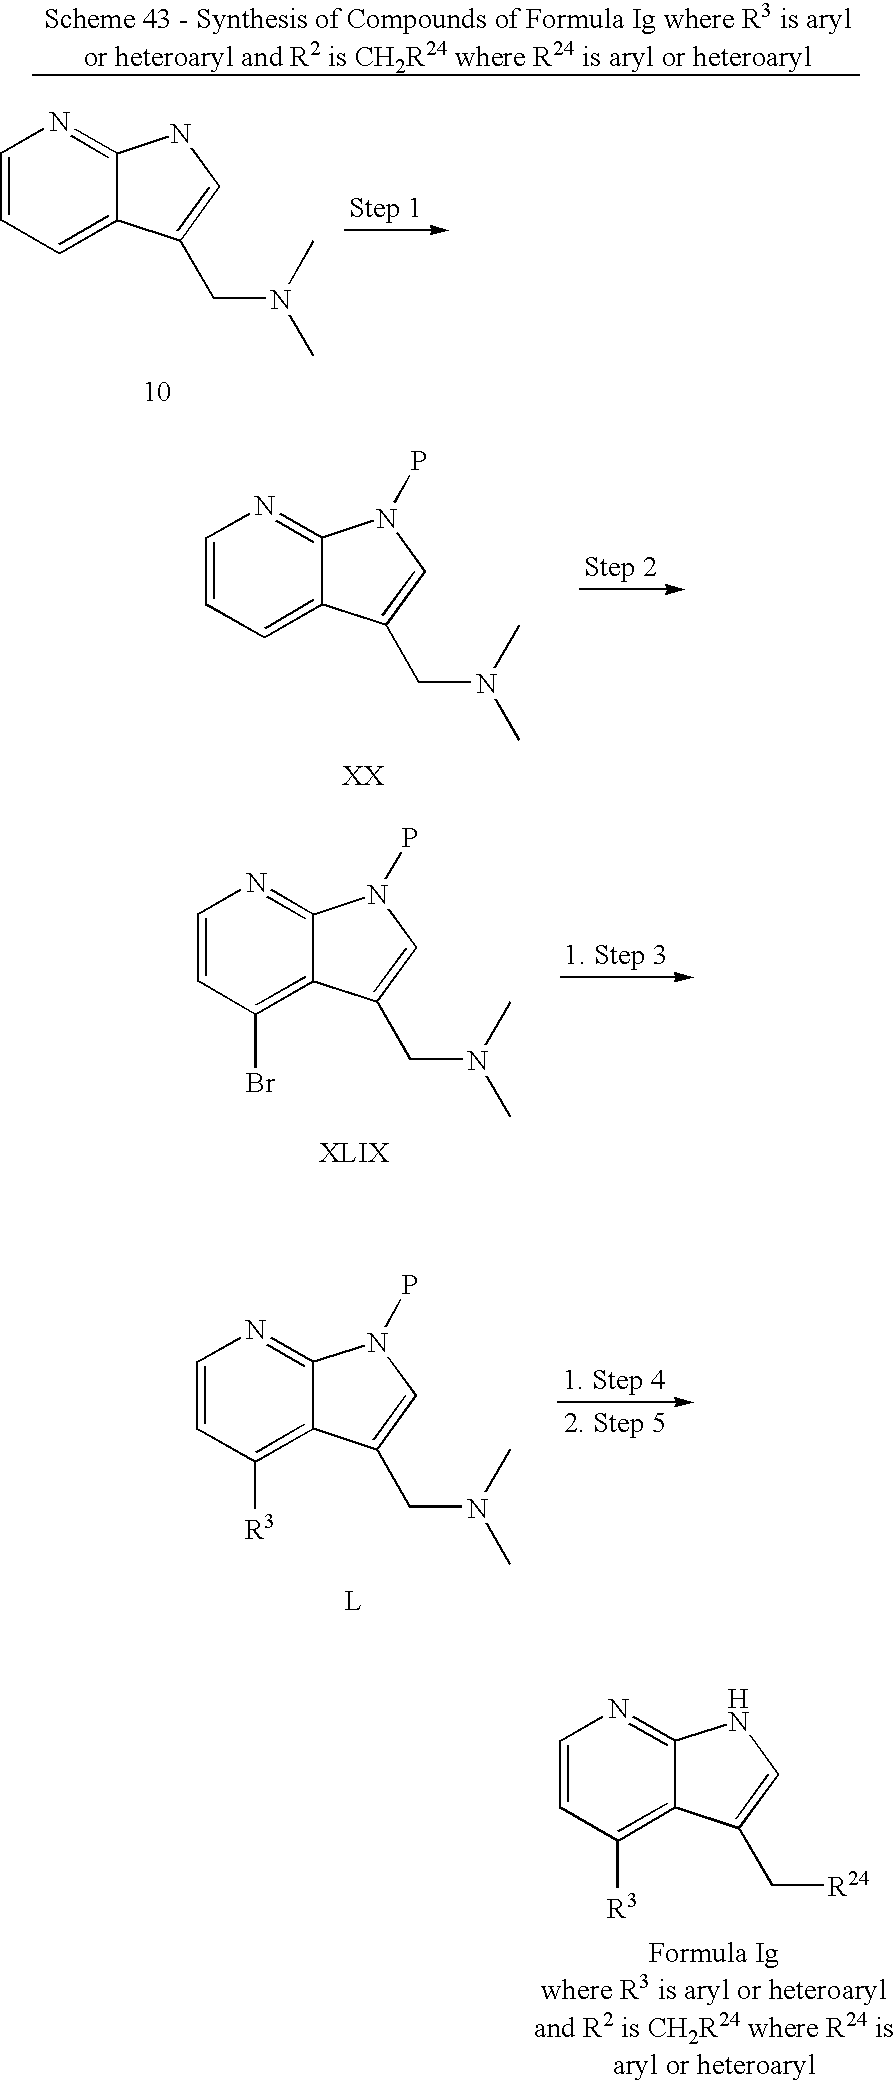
C1=CC([R3])=C2C(=N1)NC=C2C[R24].C1=CC=C2C(=N1)N(P)C=C2CN(C)C.C1=CC(Br)=C2C(=N1)N(P)C=C2CN(C)C.C1=CC([R3])=C2C(=N1)N(P)C=C2CN(C)C.C1=CC=C2C(=N1)NC=C2CN(C)C
